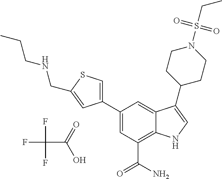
FC(F)(F)C(=O)O.C1=C(C2=CSC(CNCCC)=C2)C=C2C(=C1C(N)=O)NC=C2C1CCN(S(CC)(=O)=O)CC1
